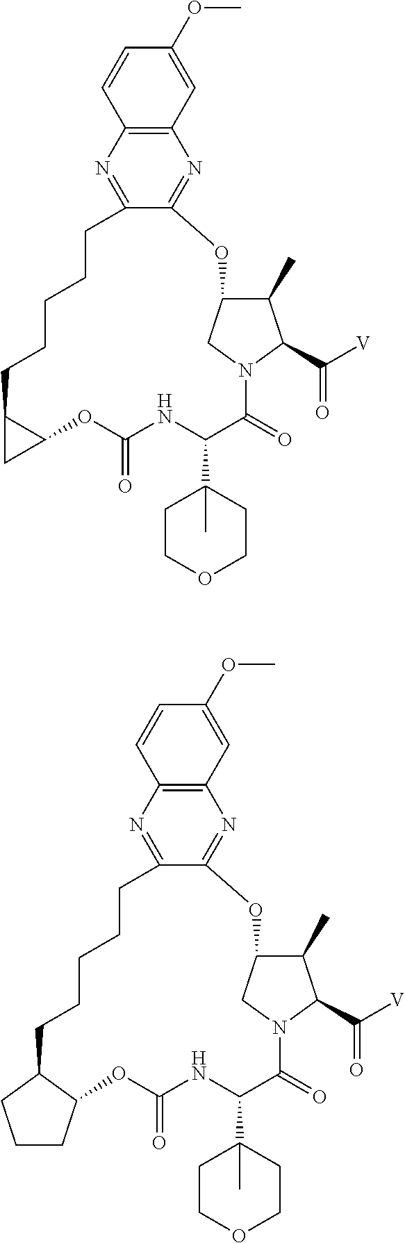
C12=C(N=C3C(=N1)OC1C(C)C(C([V])=O)N(C(=O)C(C4(C)CCOCC4)NC(=O)OC4C(CCCCC3)C4)C1)C=CC(OC)=C2.C12=C(N=C3C(=N1)OC1C(C)C(C([V])=O)N(C(=O)C(C4(C)CCOCC4)NC(=O)OC4C(CCCCC3)CCC4)C1)C=CC(OC)=C2
